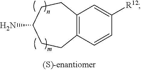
C12=C(C=CC([R12])=C1)CCC(N)CC2
